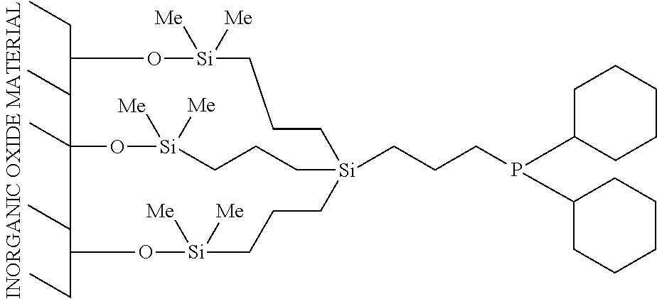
C1(CC)O[Si]([Me])([Me])CCC[Si]2(CCCP(C3CCCCC3)C3CCCCC3)CCC[Si]([Me])([Me])OC1(C)C(CC)O[Si]([Me])([Me])CCC2
